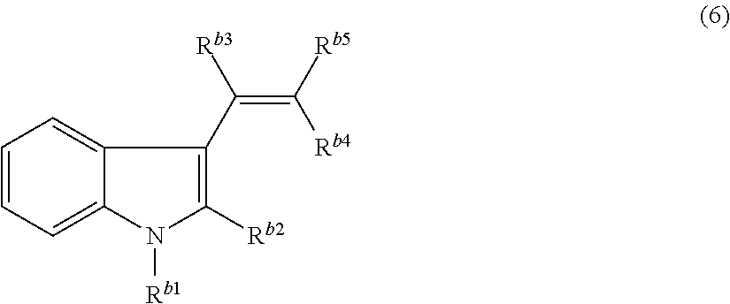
C12=CC=CC=C1N([Rb1])C([Rb2])=C2C(=C([Rb5])[Rb4])[Rb3]
